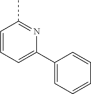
C1=CC=C(C2=CC=CC=C2)N=C1C
